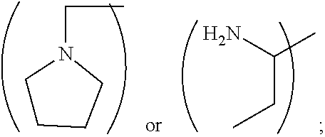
C1CCCN1CC.C(CC)(N)C
